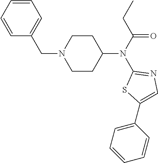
C1=CC=C(CN2CCC(N(C3=NC=C(C4=CC=CC=C4)S3)C(CC)=O)CC2)C=C1
